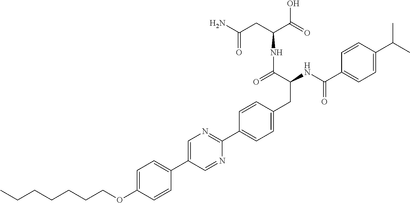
C(OC1=CC=C(C2=CN=C(C3=CC=C(CC(C(NC(CC(N)=O)C(O)=O)=O)NC(C4=CC=C(C(C)C)C=C4)=O)C=C3)N=C2)C=C1)CCCCCC
